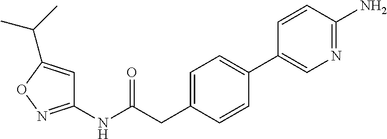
C1(NC(=O)CC2=CC=C(C3=CN=C(N)C=C3)C=C2)=NOC(C(C)C)=C1
